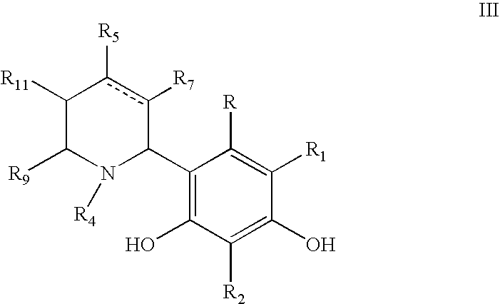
C1([R11])C([R9])N([R4])C(C2=C(O)C([R2])=C(O)C([R1])=C2[R])c([R7])c1[R5]
